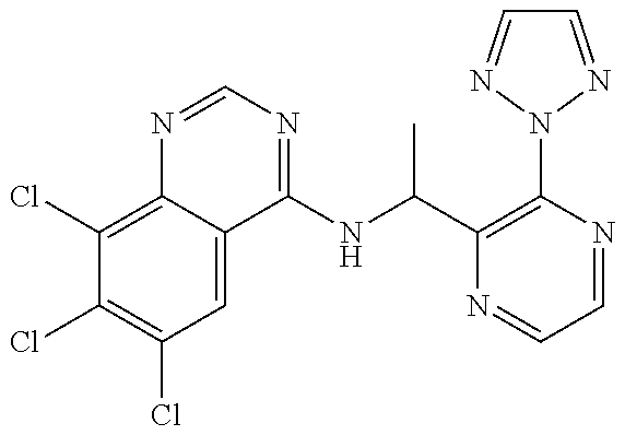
C1(Cl)=C2C(=CC(Cl)=C1Cl)C(NC(C1=C(N3N=CC=N3)N=CC=N1)C)=NC=N2
